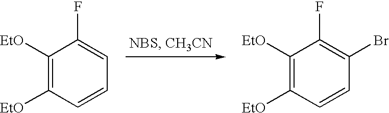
C1([EtO])=C([EtO])C=CC=C1F.C1([EtO])=C([EtO])C=CC(Br)=C1F
